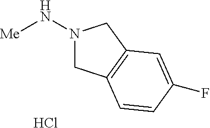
N1(N[Me])CC2=C(C1)C=C(F)C=C2.Cl
